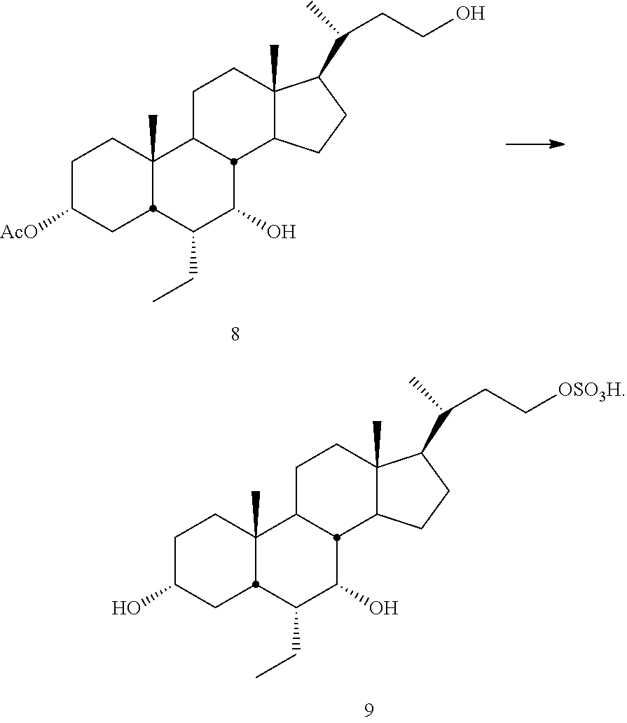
C1C([AcO])CC2C(C)(C1)C1CCC3(C)C(CCC3C(CCO)C)C1C(O)C2CC.C1C(O)CC2C(C)(C1)C1CCC3(C)C(CCC3C(CC[OSO3H])C)C1C(O)C2CC
